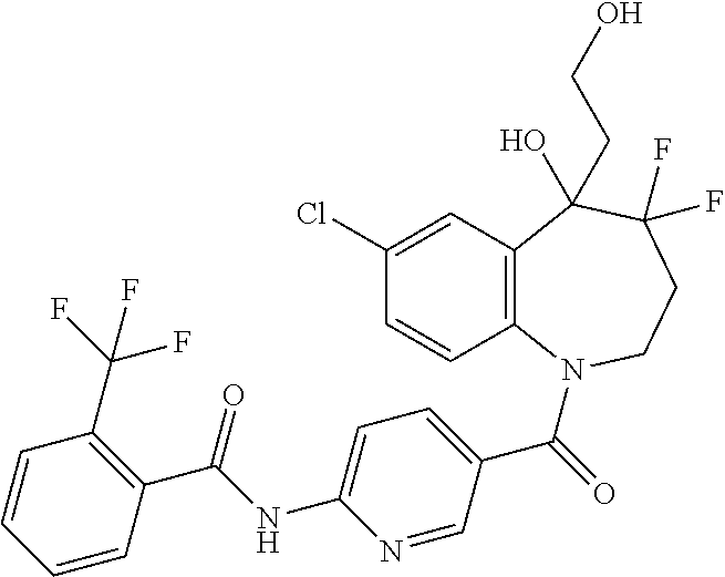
C12=C(N(C(=O)C3=CC=C(NC(C4=C(C(F)(F)F)C=CC=C4)=O)N=C3)CCC(F)(F)C1(CCO)O)C=CC(Cl)=C2
